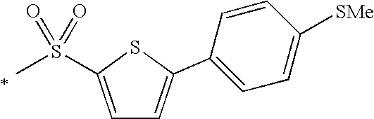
C1=C(S(=O)(=O)C)SC(C2=CC=C([SMe])C=C2)=C1
